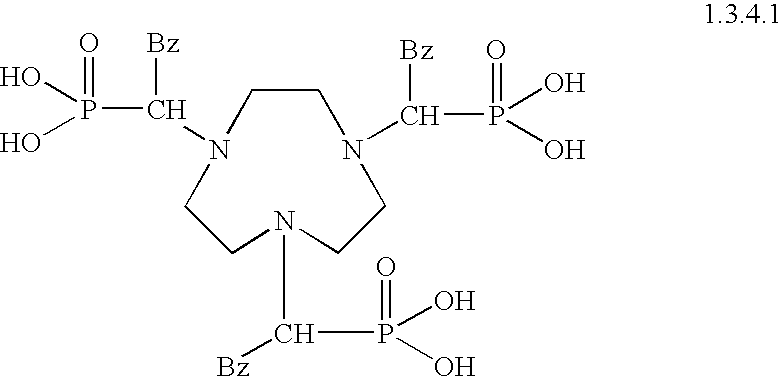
C1CN(C([Bz])P(=O)(O)O)CCN(C([Bz])P(=O)(O)O)CCN1C(P(O)(O)=O)[Bz]
